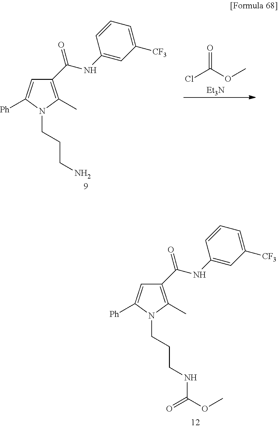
C1=C([Ph])N(CCCNC(OC)=O)C(C)=C1C(NC1=CC([CF3])=CC=C1)=O.C1=C([Ph])N(CCCN)C(C)=C1C(NC1=CC([CF3])=CC=C1)=O.ClC(OC)=O.[Et3N]
